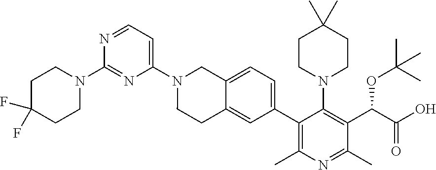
C1C(F)(F)CCN(C2=NC(N3CCC4=CC(C5=C(C)N=C(C)C(C(C(=O)O)OC(C)(C)C)=C5N5CCC(C)(C)CC5)=CC=C4C3)=CC=N2)C1
